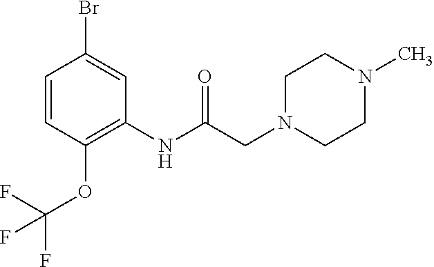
C1=CC(OC(F)(F)F)=C(NC(CN2CCN(C)CC2)=O)C=C1Br
